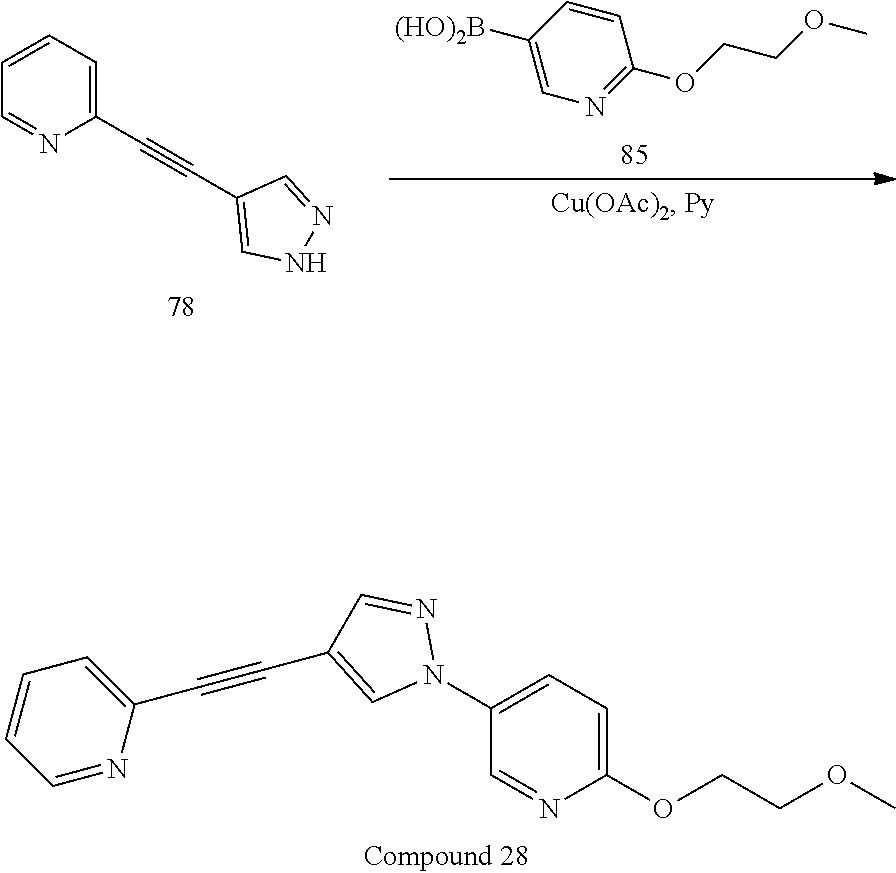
C1=NC(C#CC2=CN(C3=CC=C(OCCOC)N=C3)N=C2)=CC=C1.C1=CC=C(C#CC2=CNN=C2)N=C1.C1([(HO)2B])=CN=C(OCCOC)C=C1
